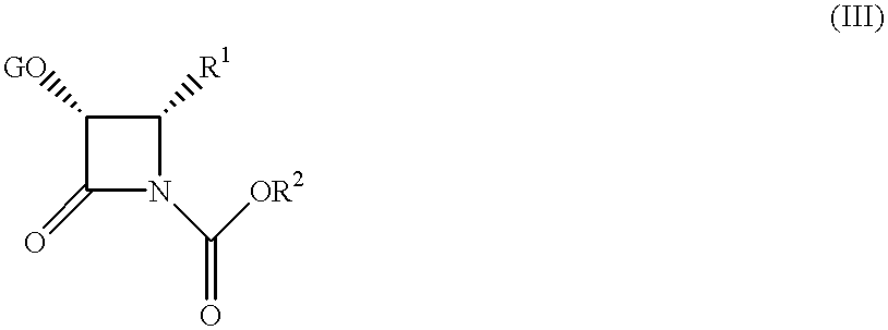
C1([GO])C(=O)N(C([OR2])=O)C1[R1]
